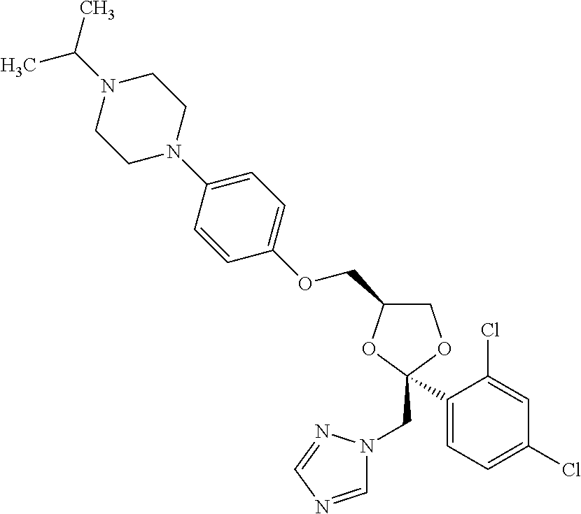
C1(C2(CN3C=NC=N3)OC(COC3=CC=C(N4CCN(C(C)C)CC4)C=C3)CO2)=CC=C(Cl)C=C1Cl
